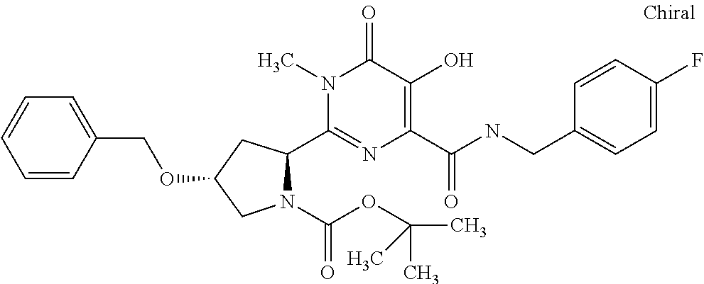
C1(C2N(C(OC(C)(C)C)=O)CC(OCC3=CC=CC=C3)C2)=NC(C(NCC2=CC=C(F)C=C2)=O)=C(O)C(=O)N1C
